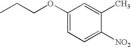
C1(OCCC)=CC=C([NO2])C(C)=C1
